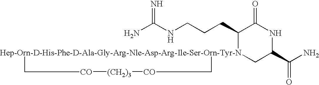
NC(NCCCC1[Hep-Orn-D-His-Phe-D-Ala-Gly-Arg-Nle-Asp-Arg-Ile-Ser-Orn-Tyr-N]2(CC(C(N)=O)NC1=O)C[CO][(CH2)3][CO]C2)=N
